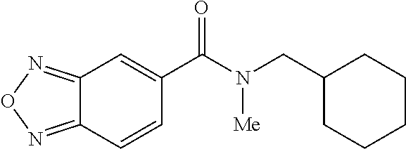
C(C1CCCCC1)N(C(C1=CC2=NON=C2C=C1)=O)[Me]
